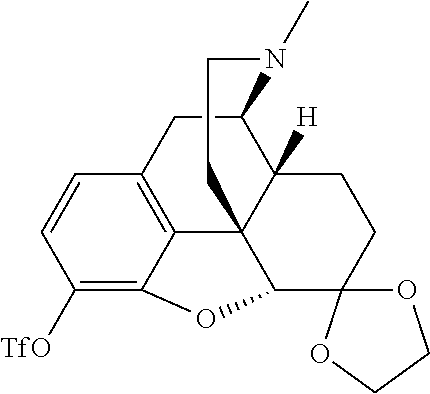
C1([TfO])=C2C3=C(C=C1)CC1C4([H])C3(C(C3(CC4)OCCO3)O2)CCN1C
